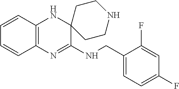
C12=C(N=C(NCC3=CC=C(F)C=C3F)C3(N1)CCNCC3)C=CC=C2
